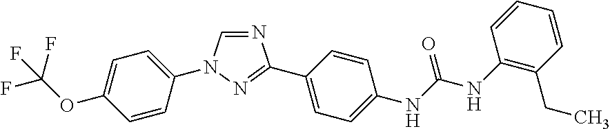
N1=CN(C2=CC=C(OC(F)(F)F)C=C2)N=C1C1=CC=C(NC(=O)NC2=C(CC)C=CC=C2)C=C1
